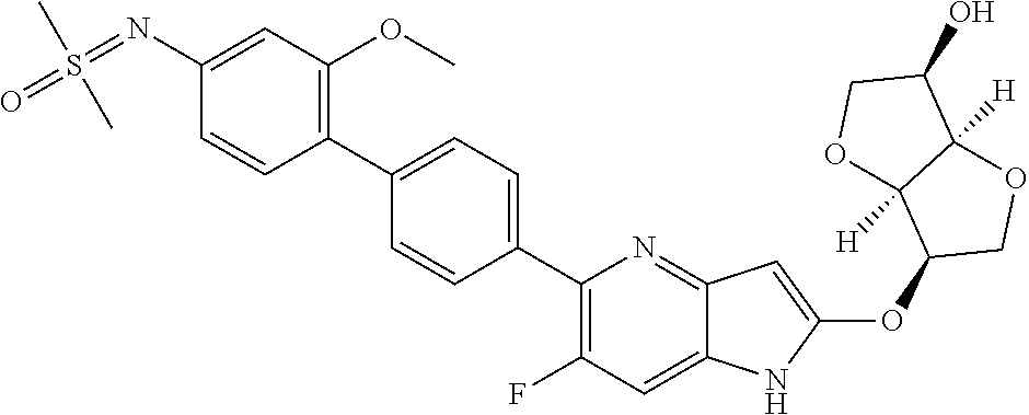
C1(C2=CC=C(C3=C(F)C=C4C(=N3)C=C(OC3COC5([H])C3([H])OCC5O)N4)C=C2)=C(OC)C=C(N=S(=O)(C)C)C=C1
